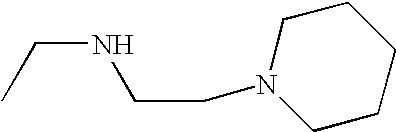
CCNCCN1CCCCC1
